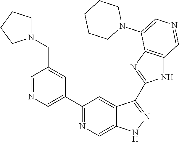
C1(C2=CN=CC(CN3CCCC3)=C2)=NC=C2C(=C1)C(C1=NC3=C(N1)C=NC=C3N1CCCCC1)=NN2
